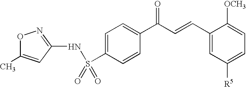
O1C(C)=CC(NS(C2=CC=C(C(C=CC3=CC([R5])=CC=C3[OCH3])=O)C=C2)(=O)=O)=N1
